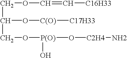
C(C(CO[P(O)](O[C2H4]N)O)O[C(O)][C17H33])OC=C[C16H33]
